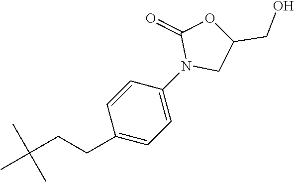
CC(CCC1=CC=C(N2CC(CO)OC2=O)C=C1)(C)C
